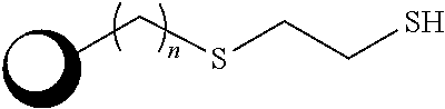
CCSCCS
